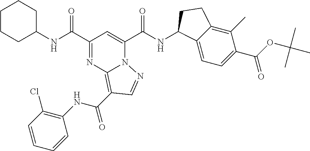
C1(NC(C2=NC3=C(C(NC4=C(Cl)C=CC=C4)=O)C=NN3C(C(NC3C4=CC=C(C(=O)OC(C)(C)C)C(C)=C4CC3)=O)=C2)=O)CCCCC1
